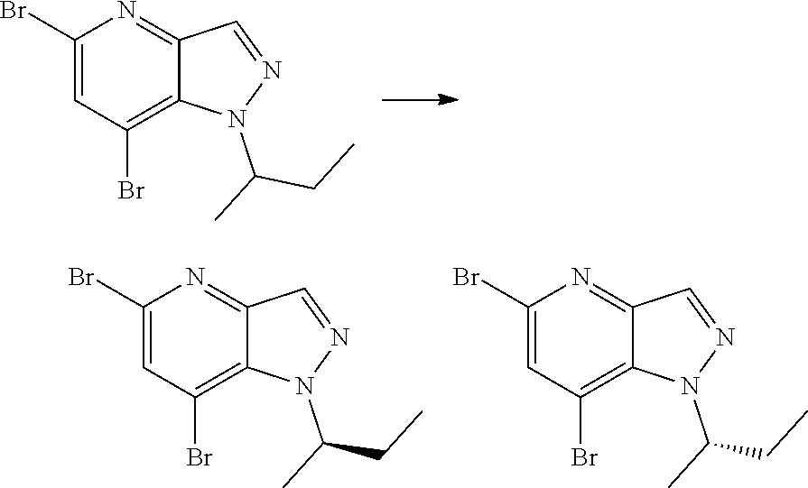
C1(Br)=CC(Br)=C2C(=N1)C=NN2C(C)CC.C1(Br)=CC(Br)=C2C(=N1)C=NN2C(C)CC.C1(Br)=CC(Br)=C2C(=N1)C=NN2C(C)CC
